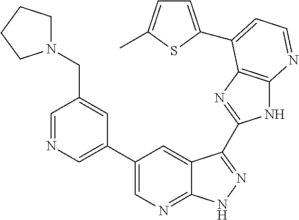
C1=NC=C(C2=CN=C3C(=C2)C(C2=NC4=C(N2)N=CC=C4C2=CC=C(C)S2)=NN3)C=C1CN1CCCC1
